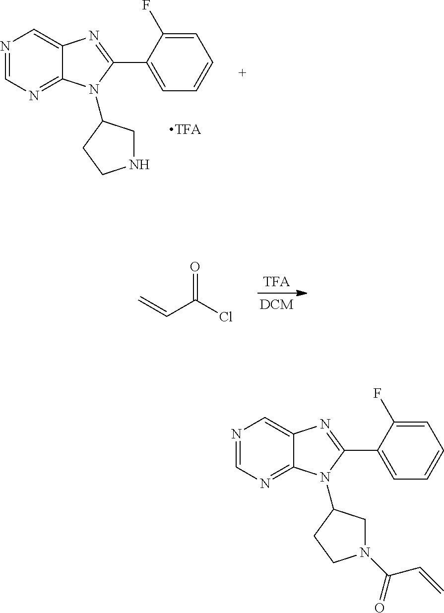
C=CC(Cl)=O.N1CC(N2C3=NC=NC=C3N=C2C2=CC=CC=C2F)CC1.N1(C(C=C)=O)CC(N2C3=NC=NC=C3N=C2C2=CC=CC=C2F)CC1
